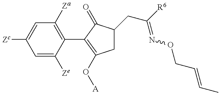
C1=C([Ze])C(C2=C(O[A])CC(CC(=NOCC=CC)[R6])C2=O)=C([Za])C=C1[Zc]
